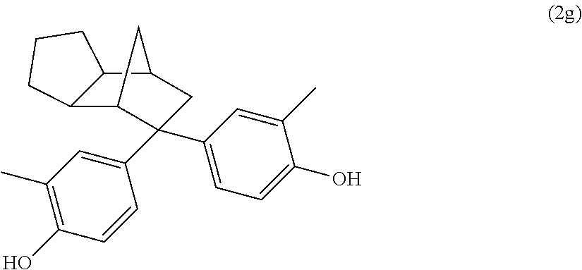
C12C3C(C4=CC=C(O)C(C)=C4)(C4=CC(C)=C(O)C=C4)CC(C1CCC2)C3
